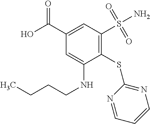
C1(SC2=NC=CC=N2)=C(S(N)(=O)=O)C=C(C(O)=O)C=C1NCCCC
